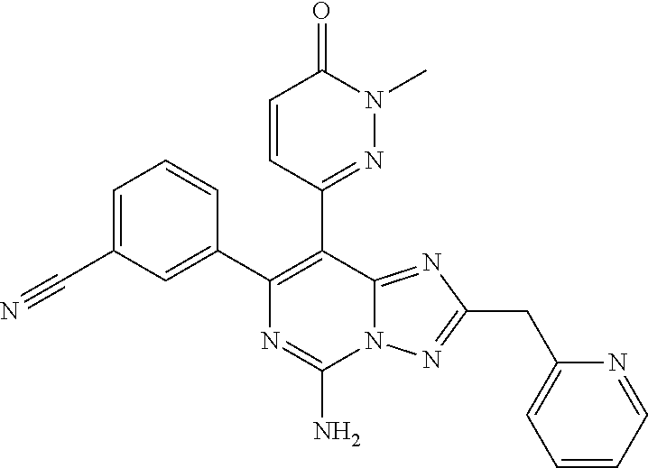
C1=C(C#N)C=C(C2=C(C3=NN(C)C(=O)C=C3)C3=NC(CC4=CC=CC=N4)=NN3C(N)=N2)C=C1
